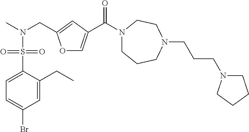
O1C=C(C(N2CCCN(CCCN3CCCC3)CC2)=O)C=C1CN(C)S(=O)(=O)C1=CC=C(Br)C=C1CC
